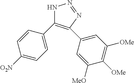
N1C(C2=CC=C([O2N])C=C2)=C(C2=CC([OMe])=C([OMe])C([MeO])=C2)N=N1
